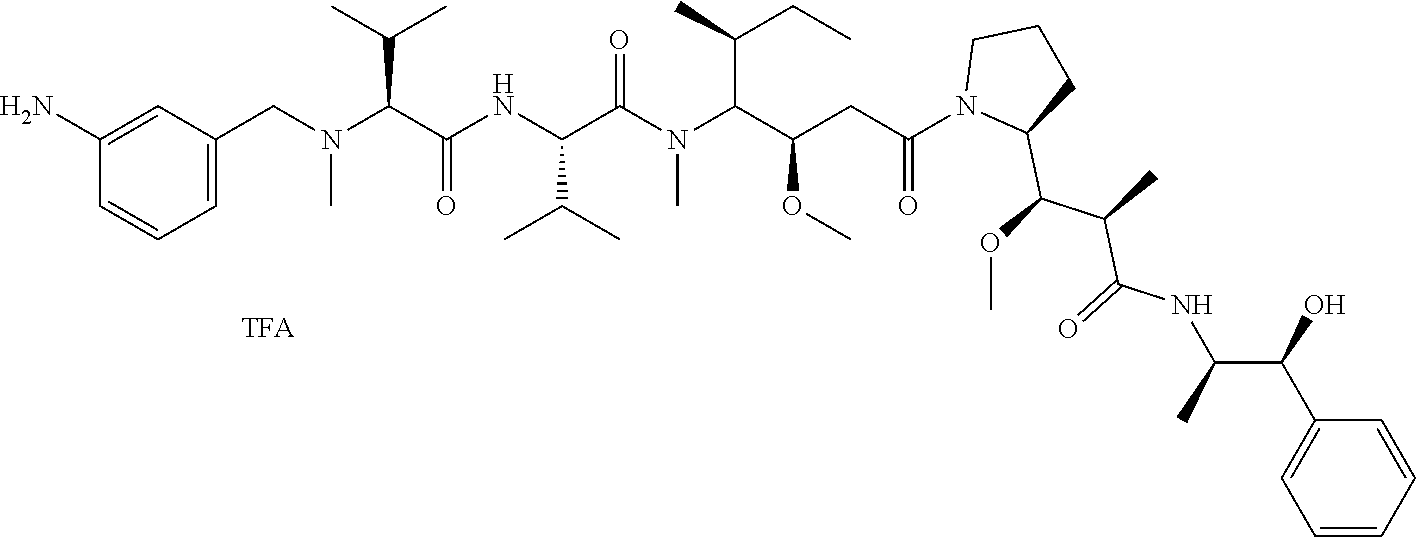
C1=C(CN(C)C(C(=O)NC(C(C)C)C(N(C)C(C(OC)CC(=O)N2C(C(OC)C(C)C(=O)NC(C)C(C3=CC=CC=C3)O)CCC2)C(C)CC)=O)C(C)C)C=C(N)C=C1
